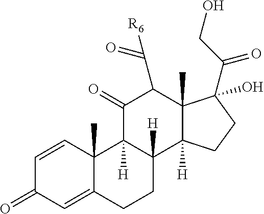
C1=CC2(C)C(=CC1=O)CCC1([H])C2([H])C(=O)C(C([R6])=O)C2(C)C1([H])CCC2(C(=O)CO)O
